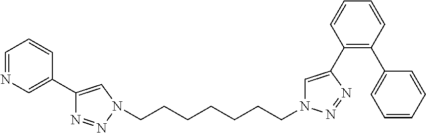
C1=NC=C(C2=CN(CCCCCCCN3C=C(C4=C(C5=CC=CC=C5)C=CC=C4)N=N3)N=N2)C=C1
